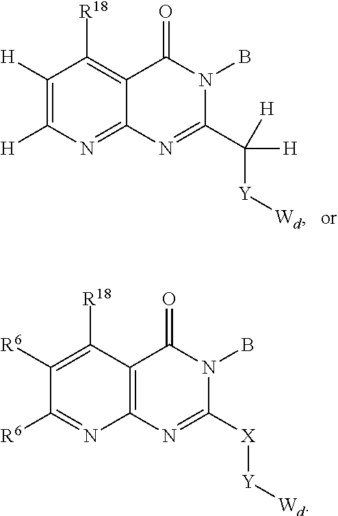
C1([H])=C([H])N=C2C(=C1[R18])C(=O)N(B)C(C([Y][Wd])([H])[H])=N2.C1([R6])=C([R18])C2=C(N=C1[R6])N=C([X][Y][Wd])N(B)C2=O
